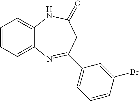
C12=CC=CC=C1N=C(C1=CC=CC(Br)=C1)CC(=O)N2
